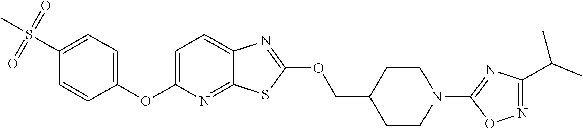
C1=C(OC2=CC=C(S(=O)(=O)C)C=C2)N=C2C(=C1)N=C(OCC1CCN(C3=NC(C(C)C)=NO3)CC1)S2
